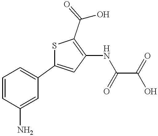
S1C(C2=CC=CC(N)=C2)=CC(NC(C(O)=O)=O)=C1C(=O)O
